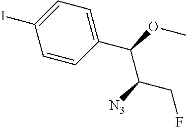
IC1=CC=C(C(OC)C([N3])CF)C=C1
